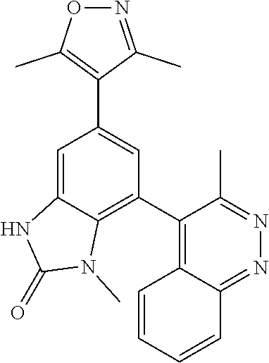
C1(C2=C3C(=NN=C2C)C=CC=C3)=C2C(=CC(C3=C(C)ON=C3C)=C1)NC(=O)N2C
